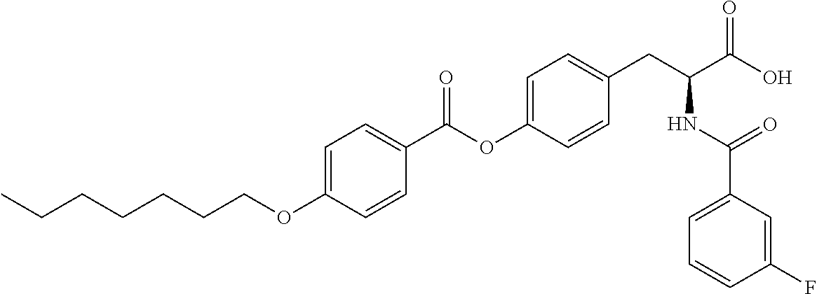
C1=C(OCCCCCCC)C=CC(C(OC2=CC=C(CC(C(O)=O)NC(C3=CC=CC(F)=C3)=O)C=C2)=O)=C1
